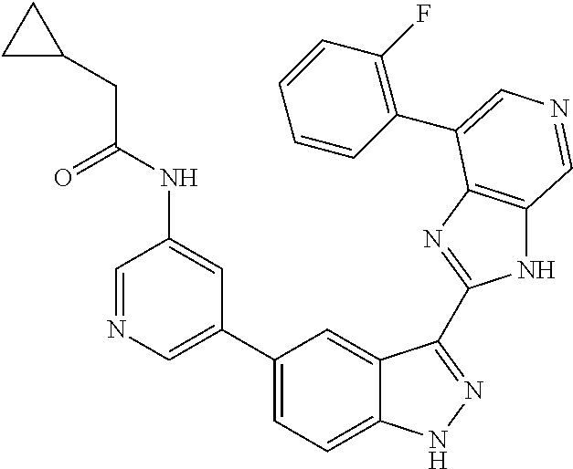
C1(C2=CN=CC(NC(=O)CC3CC3)=C2)=CC=C2C(=C1)C(C1=NC3=C(N1)C=NC=C3C1=C(F)C=CC=C1)=NN2
